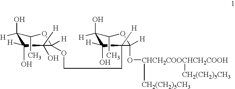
C1([H])(O)C([H])(O)C([H])(O)C([H])(OCCC2([H])C([H])(O)C([H])(O)C(C)OC2([H])O[CHCH2COOCHCH2COOH]([CH2(CH2)5CH3])[CH2(CH2)5CH3])OC1C
